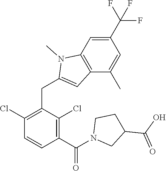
C1(Cl)=C(CC2=CC3=C(N2C)C=C(C(F)(F)F)C=C3C)C(Cl)=C(C(=O)N2CC(C(O)=O)CC2)C=C1
